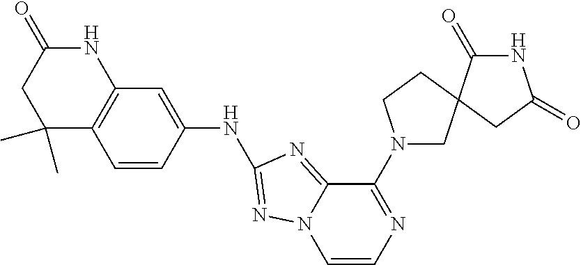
C1(C)(C)C2=C(NC(=O)C1)C=C(NC1=NN3C=CN=C(N4CC5(CC4)C(=O)NC(=O)C5)C3=N1)C=C2
